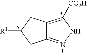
C12=NNC([CO2H])=C1CC([R1])C2
